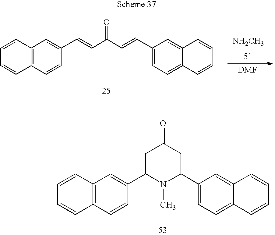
C12=C(C=C(C3CC(=O)CC(C4=CC=C5C(=C4)C=CC=C5)N3C)C=C1)C=CC=C2.C1=C(C=CC(C=CC2=CC=C3C(=C2)C=CC=C3)=O)C=CC2=C1C=CC=C2.[NH2CH3]
